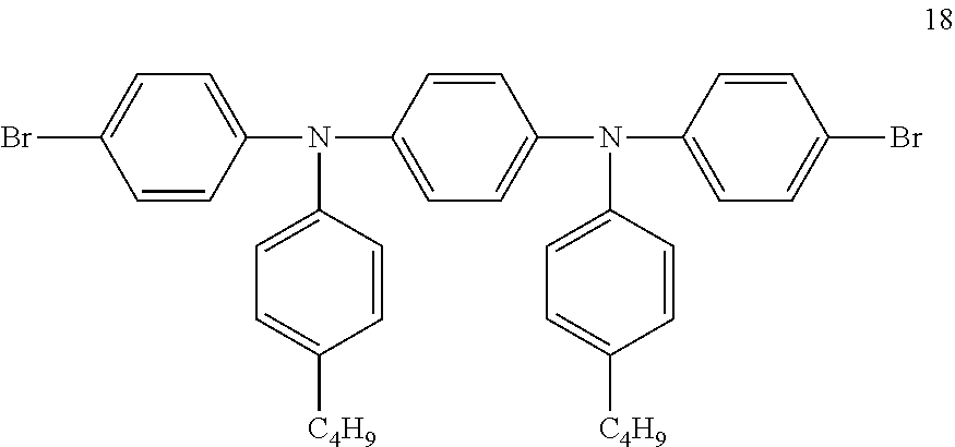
C1=CC(N(C2=CC=C(N(C3=CC=C(Br)C=C3)C3=CC=C([C4H9])C=C3)C=C2)C2=CC=C([C4H9])C=C2)=CC=C1Br
